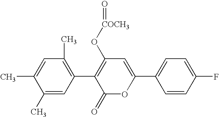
C1(C2=C(O[COCH3]=O)C=C(C3=CC=C(F)C=C3)OC2=O)=C(C)C=C(C)C(C)=C1
